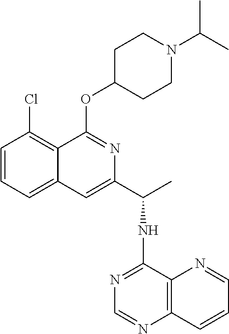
C1=CC=C2C(=C1Cl)C(OC1CCN(C(C)C)CC1)=NC(C(NC1=NC=NC3=C1N=CC=C3)C)=C2
